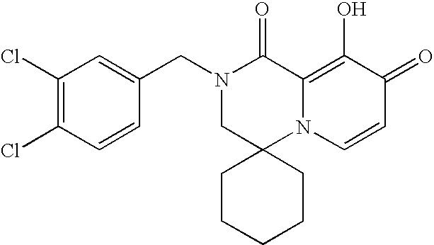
N1(CC2=CC(Cl)=C(Cl)C=C2)CC2(N3C(=C(O)C(=O)C=C3)C1=O)CCCCC2
